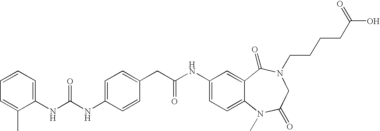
C1(NC(NC2=CC=C(CC(NC3=CC=C4C(=C3)C(=O)N(CCCCC(O)=O)CC(=O)N4C)=O)C=C2)=O)=CC=CC=C1C
